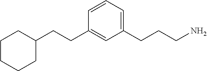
C1CC(CCC2=CC(CCCN)=CC=C2)CCC1
